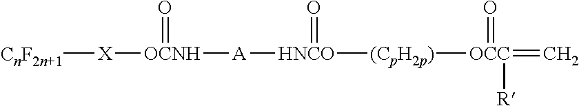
[CnF2n+1][X][OCNH]([A][HNCO]([(CpH2p)][OCC](=C)([R])=O)=O)=O
